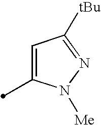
C1=C(C)N([Me])N=C1[tBu]
